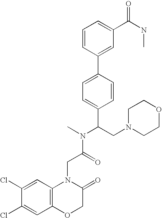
C1=C(Cl)C(Cl)=CC2=C1N(CC(N(C)C(C1=CC=C(C3=CC(C(NC)=O)=CC=C3)C=C1)CN1CCOCC1)=O)C(=O)CO2
